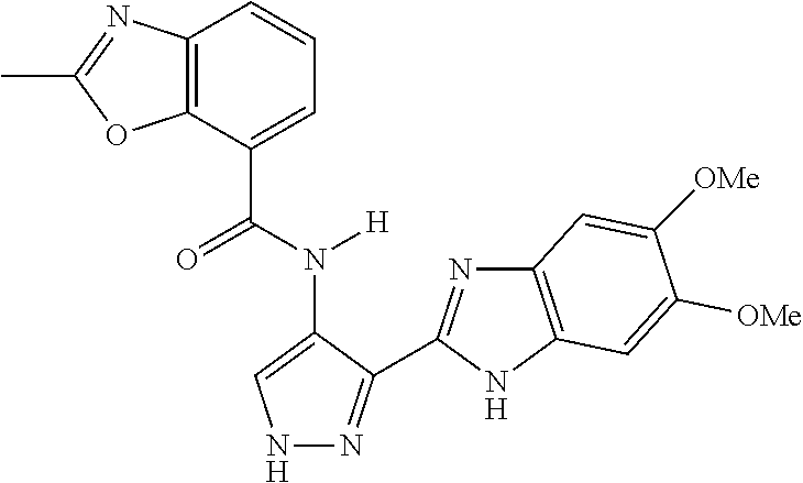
C1(C(N([H])C2=CNN=C2C2=NC3=C(N2)C=C([OMe])C([OMe])=C3)=O)=CC=CC2=C1OC(C)=N2
